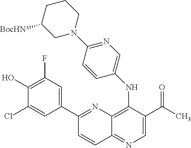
C1(C2=CC(F)=C(O)C(Cl)=C2)=NC2=C(NC3=CN=C(N4CCCC([BocHN])C4)C=C3)C(C(=O)C)=CN=C2C=C1
